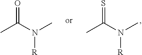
S=C(N(C)[R])C.O=C(N(C)[R])C
